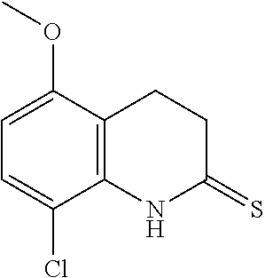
C1=C(Cl)C2=C(C(OC)=C1)CCC(=S)N2
